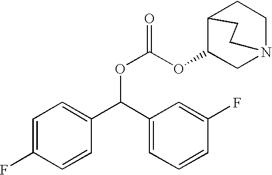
C1=C(F)C=CC(C(C2=CC=CC(F)=C2)OC(=O)OC2CN3CCC2CC3)=C1
